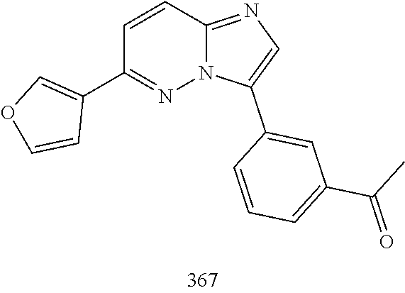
C1(C2=CN=C3C=CC(C4=COC=C4)=NN23)=CC(C(C)=O)=CC=C1
